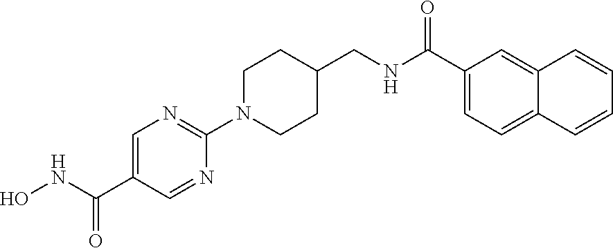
C1(C(=O)NO)=CN=C(N2CCC(CNC(=O)C3=CC=C4C(=C3)C=CC=C4)CC2)N=C1
